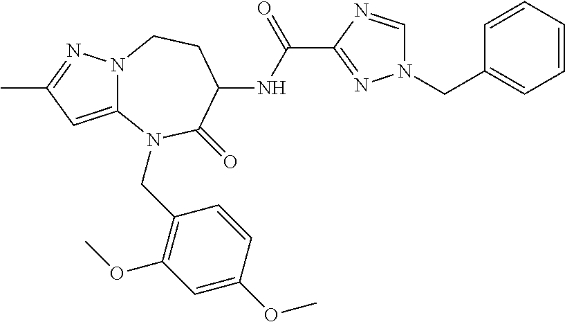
C12=CC(C)=NN1CCC(NC(C1=NN(CC3=CC=CC=C3)C=N1)=O)C(=O)N2CC1=C(OC)C=C(OC)C=C1
